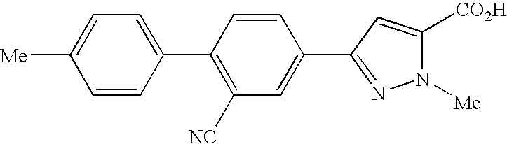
C1=CC(C2=C([NC])C=C(C3=NN([Me])C([CO2H])=C3)C=C2)=CC=C1[Me]
